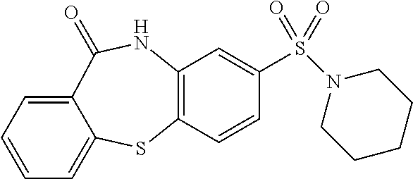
C12=C(C=CC(S(=O)(=O)N3CCCCC3)=C1)SC1=CC=CC=C1C(=O)N2
